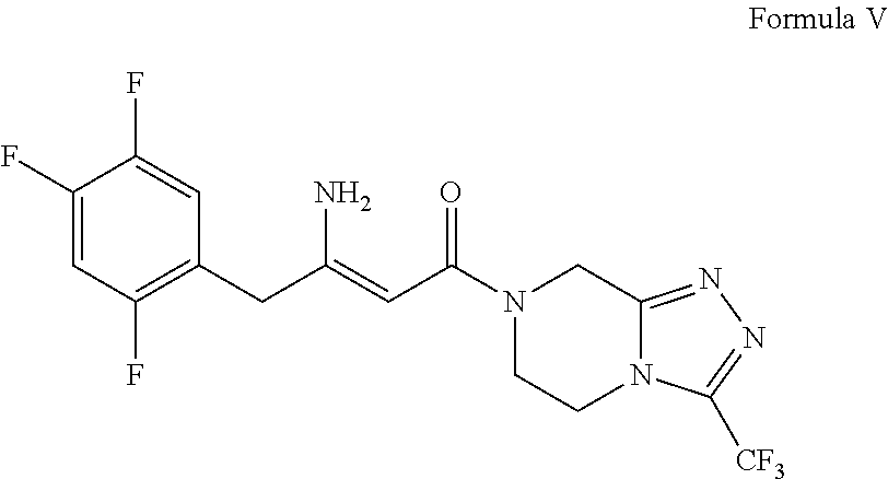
C1(F)=CC(F)=C(CC(=CC(N2CCN3C(=NN=C3[CF3])C2)=O)N)C=C1F
